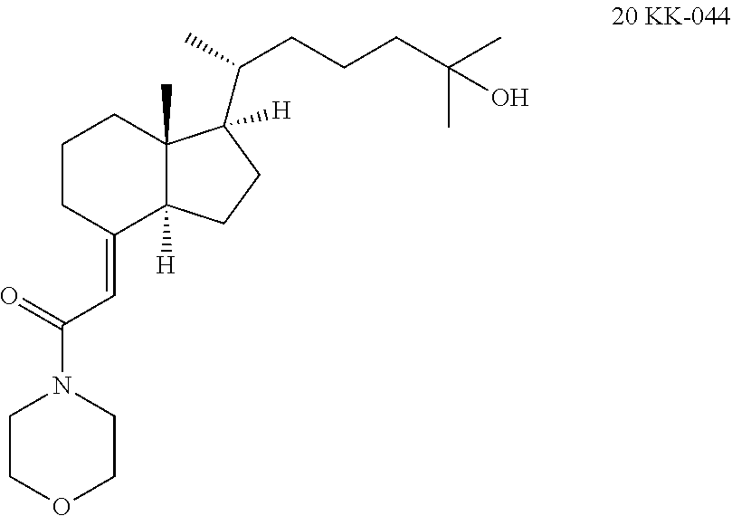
N1(C(C=C2C3([H])C(C)(CCC2)C(C(C)CCCC(C)(C)O)([H])CC3)=O)CCOCC1
